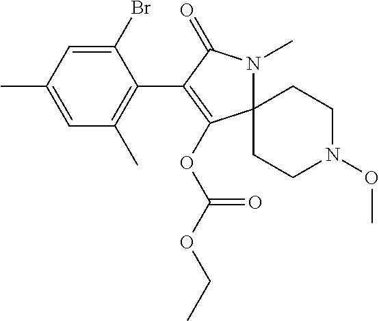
C12(N(C)C(=O)C(C3=C(C)C=C(C)C=C3Br)=C1OC(OCC)=O)CCN(OC)CC2
